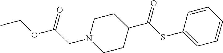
C1CN(CC(OCC)=O)CCC1C(SC1=CC=CC=C1)=O
